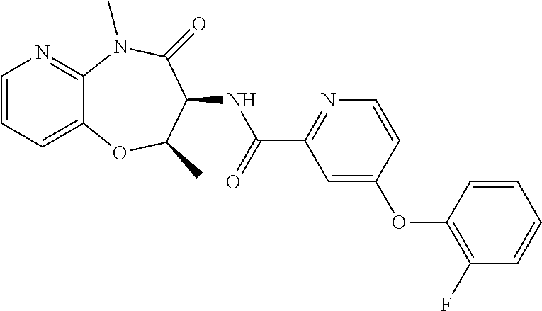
C1=CC=C2C(=N1)N(C)C(=O)C(NC(C1=NC=CC(OC3=C(F)C=CC=C3)=C1)=O)C(C)O2
